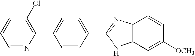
C1=NC(C2=CC=C(C3=NC4=C(N3)C=C([OCH3])C=C4)C=C2)=C(Cl)C=C1
